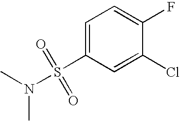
C1=C(S(N(C)C)(=O)=O)C=C(Cl)C(F)=C1
